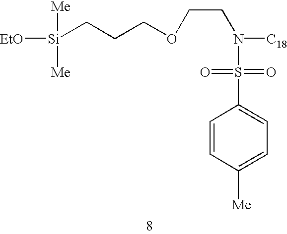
[EtO][Si](CCCOCCN([C18])S(=O)(=O)C1=CC=C([Me])C=C1)([Me])[Me]
